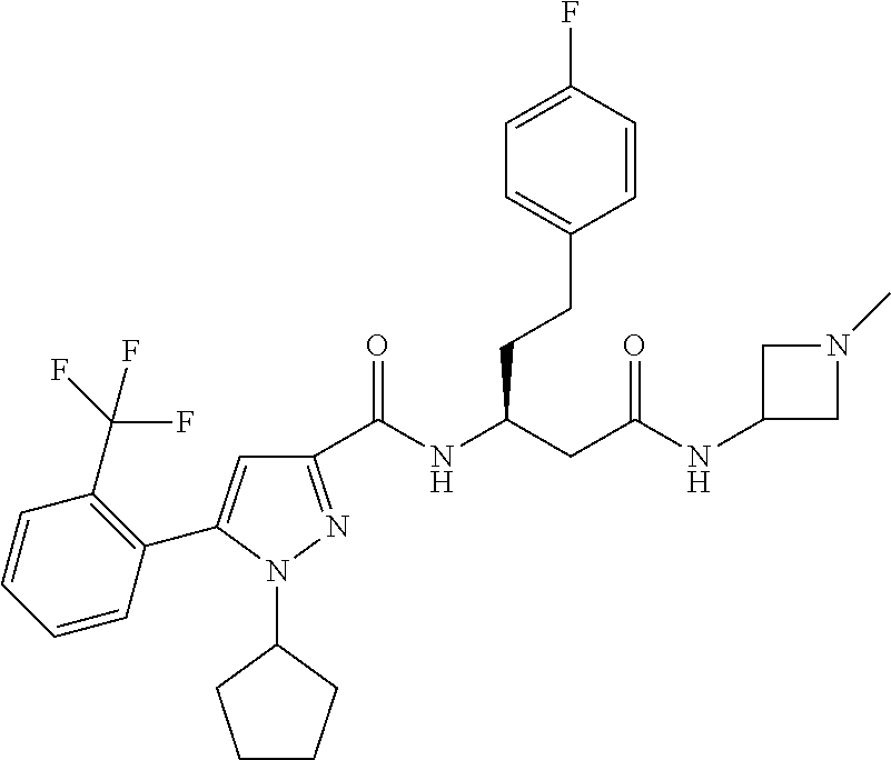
C1(C(NC(CC(=O)NC2CN(C)C2)CCC2=CC=C(F)C=C2)=O)=NN(C2CCCC2)C(C2=C(C(F)(F)F)C=CC=C2)=C1
